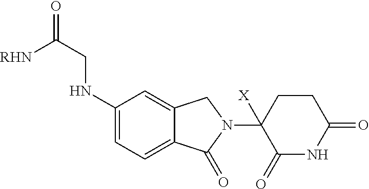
C1(NCC(=O)[RHN])=CC=C2C(=C1)CN(C1([X])C(=O)NC(=O)CC1)C2=O
